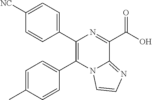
C1=C(C)C=CC(C2=C(C3=CC=C([NC])C=C3)N=C(C(O)=O)C3=NC=CN23)=C1
